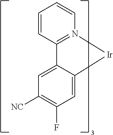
C1=CC=CN2=C1C1=CC([NC])=C(F)C=C1[Ir]2
